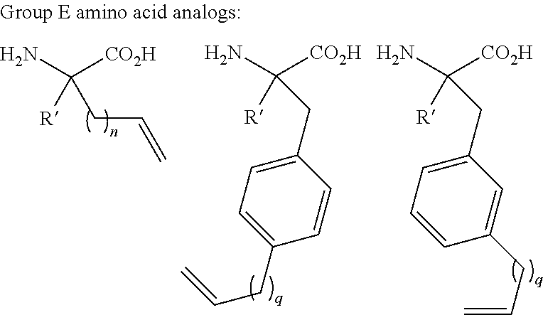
NC([CO2H])([R])CC=C.NC([CO2H])([R])CC1=CC=CC(CC=C)=C1.NC([CO2H])([R])CC1=CC=C(CC=C)C=C1
